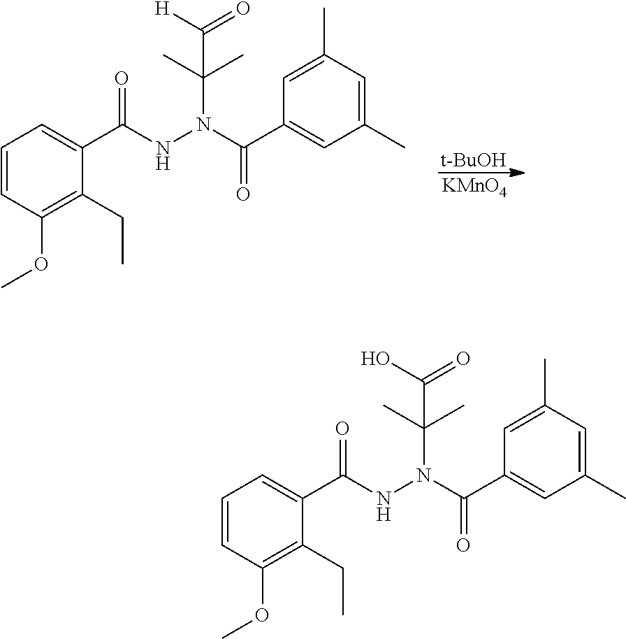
C1(C(NN(C(C2=CC(C)=CC(C)=C2)=O)C(C)(C)C([H])=O)=O)=CC=CC(OC)=C1CC.[t-BuOH].[KMnO4].C1(C(NN(C(C2=CC(C)=CC(C)=C2)=O)C(C)(C)C(O)=O)=O)=CC=CC(OC)=C1CC
